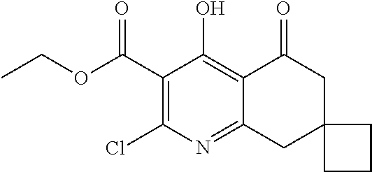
C1(C(OCC)=O)=C(Cl)N=C2C(=C1O)C(=O)CC1(C2)CCC1
